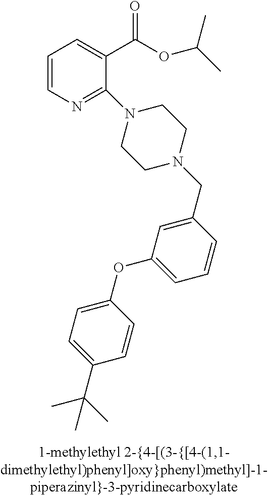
C1=CN=C(N2CCN(CC3=CC(OC4=CC=C(C(C)(C)C)C=C4)=CC=C3)CC2)C(C(OC(C)C)=O)=C1
